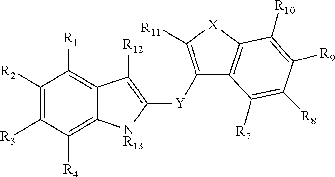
C1([R2])=C([R3])C([R4])=C2C(=C1[R1])C([R12])=C([Y]C1=C([R11])[X]C3=C1C([R7])=C([R8])C([R9])=C3[R10])[NR13]2
